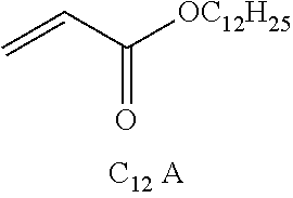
C=CC([OC12H25])=O
